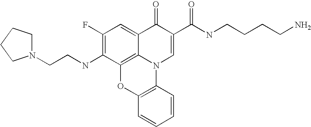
C1(F)=C(NCCN2CCCC2)C2=C3C(=C1)C(=O)C(C(NCCCCN)=O)=CN3C1=C(O2)C=CC=C1
